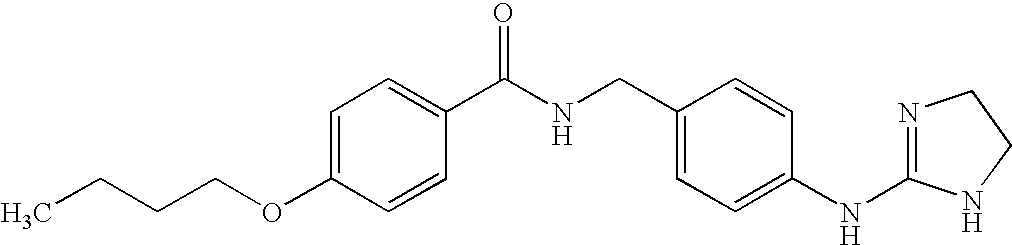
C1=C(OCCCC)C=CC(C(NCC2=CC=C(NC3=NCCN3)C=C2)=O)=C1
